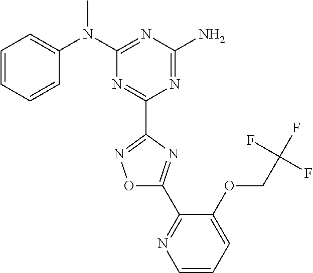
C1=CC=CC(N(C2=NC(N)=NC(C3=NOC(C4=NC=CC=C4OCC(F)(F)F)=N3)=N2)C)=C1
